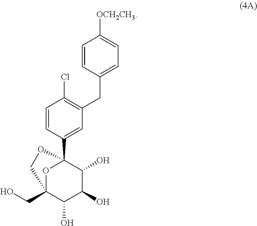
C1=CC(CC2=C(Cl)C=CC(C34OC(CO)(C(O)C(O)C3O)CO4)=C2)=CC=C1[OCH2CH3]
